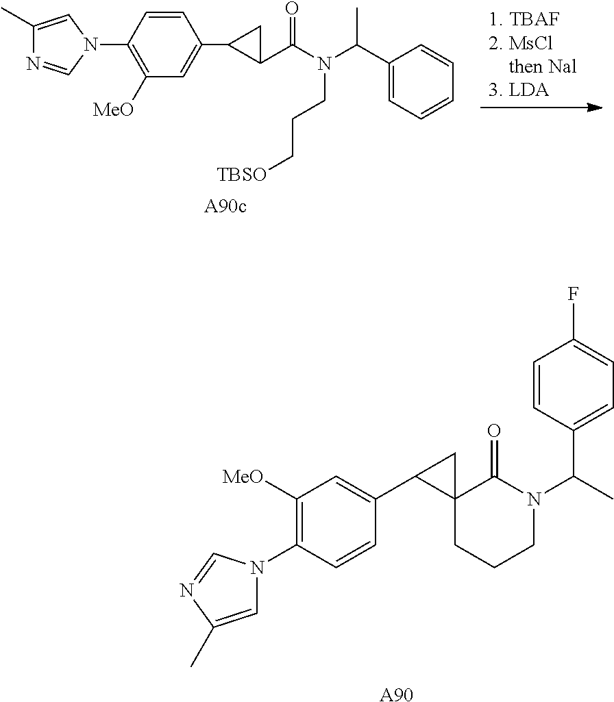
C1=C(C)N=CN1C1=C([MeO])C=C(C2CC23CCCN(C(C)C2=CC=C(F)C=C2)C3=O)C=C1.[A90].C1(C2=CC([MeO])=C(N3C=C(C)N=C3)C=C2)C(C(N(C(C2=CC=CC=C2)C)CCC[TBSO])=O)C1
